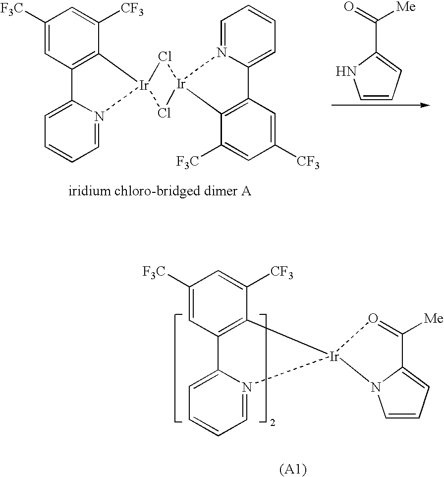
C1([F3C])=CC2=C(C([CF3])=C1)[Ir]1(N3=CC=CC=C23)Cl[Ir]2(Cl1)N1=CC=CC=C1C1=C2C([F3C])=CC([CF3])=C1.C1=CC=C(C(=O)[Me])N1.C1([F3C])=CC2=C(C([CF3])=C1)[Ir]1(N3=CC=CC=C23)N2C=CC=C2C([Me])=O1
